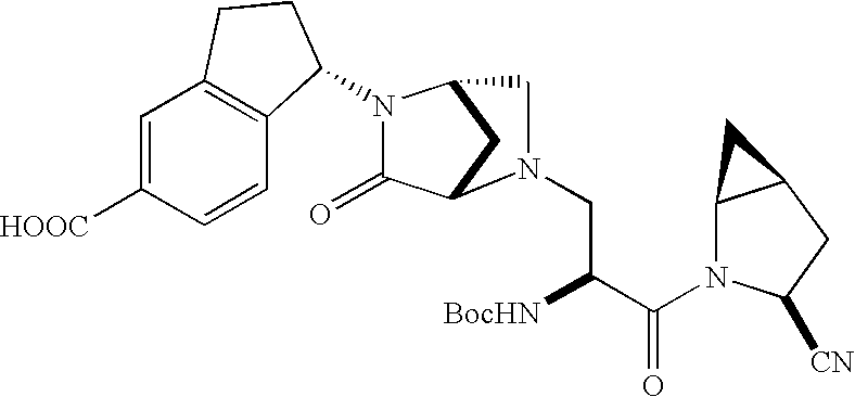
C1=C([HOOC])C=CC2=C1CCC2N1C(=O)C2CC1CN2CC([BocHN])C(=O)N1C2C(CC1[CN])C2
